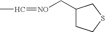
CC=[NO]CC1CCSC1
